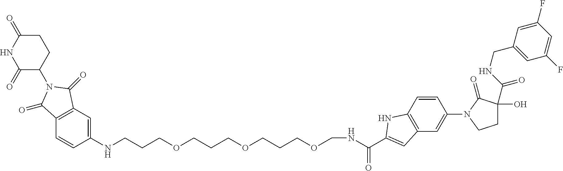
C1=C(NCCCOCCCOCCCOCNC(C2=CC3=C(N2)C=CC(N2C(=O)C(O)(C(=O)NCC4=CC(F)=CC(F)=C4)CC2)=C3)=O)C=CC2=C1C(=O)N(C1CCC(=O)NC1=O)C2=O
